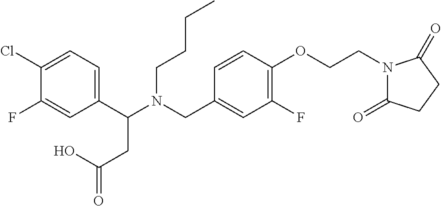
C1(C(N(CC2=CC(F)=C(OCCN3C(=O)CCC3=O)C=C2)CCCC)CC(=O)O)=CC=C(Cl)C(F)=C1
